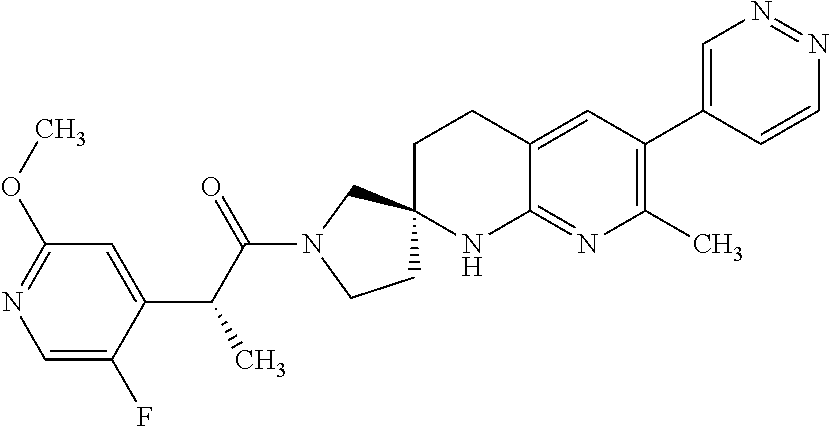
C1=C(F)C(C(C(N2CCC3(C2)CCC2=CC(C4=CN=NC=C4)=C(C)N=C2N3)=O)C)=CC(OC)=N1
